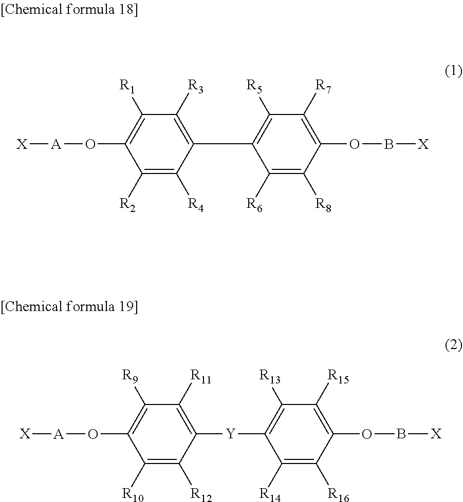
[A](OC1=C([R9])C([R11])=C([Y]C2=C([R13])C([R15])=C(OB[X])C([R16])=C2[R14])C([R12])=C1[R10])[X].[A](OC1=C([R1])C([R3])=C(C2=C([R5])C([R7])=C(OB[X])C([R8])=C2[R6])C([R4])=C1[R2])[X]
